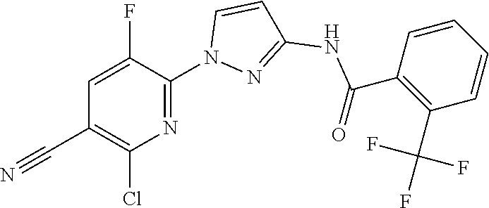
C(=O)(NC1=NN(C2=NC(Cl)=C(C#N)C=C2F)C=C1)C1=C(C(F)(F)F)C=CC=C1
